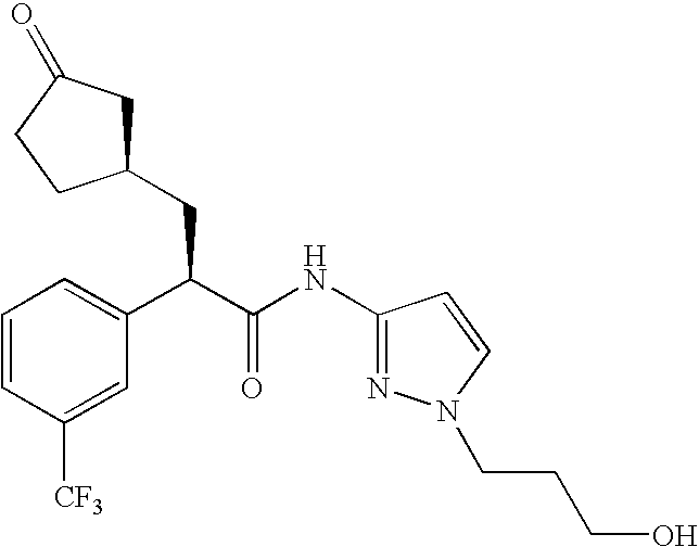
C1=CC([CF3])=CC(C(C(NC2=NN(CCCO)C=C2)=O)CC2CC(=O)CC2)=C1
